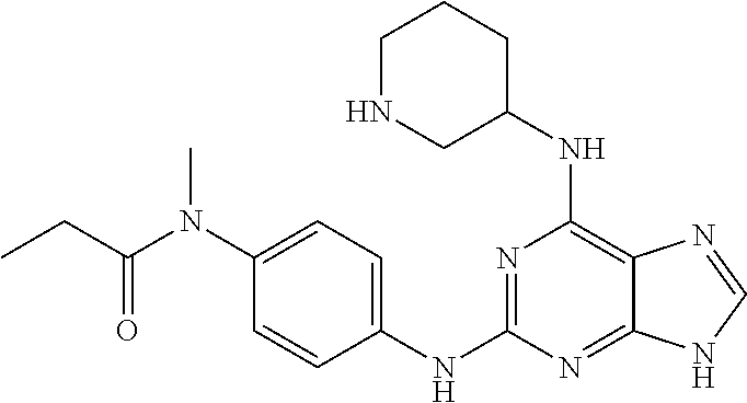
N1=C(NC2=CC=C(N(C(CC)=O)C)C=C2)N=C2C(=C1NC1CCCNC1)N=CN2
